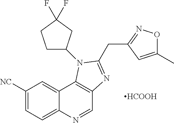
[HCOOH].C1([NC])=CC=C2C(=C1)C1=C(C=N2)N=C(CC2=NOC(C)=C2)N1C1CCC(F)(F)C1
